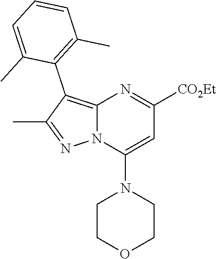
C12=C(C3=C(C)C=CC=C3C)C(C)=NN1C(N1CCOCC1)=CC([CO2Et])=N2
